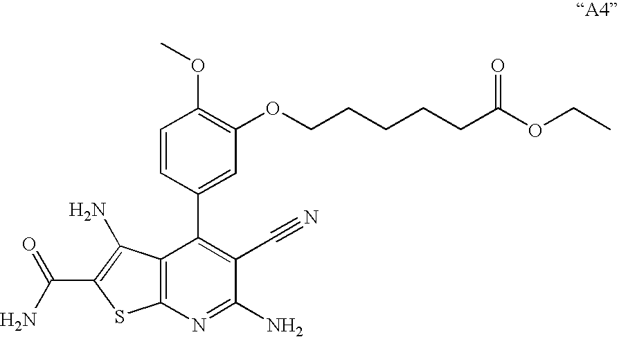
C1=CC(C2=C(C#N)C(N)=NC3=C2C(N)=C(C(N)=O)S3)=CC(OCCCCCC(OCC)=O)=C1OC
